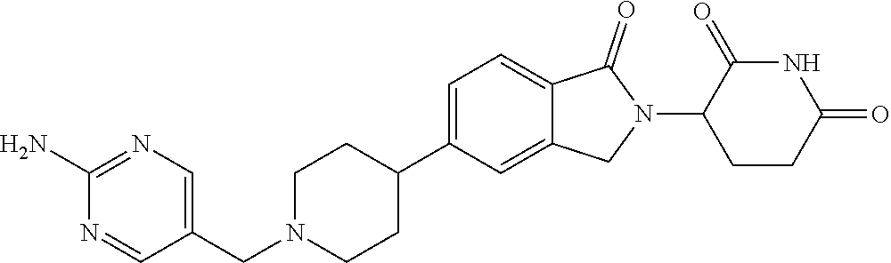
C1N(CC2=CN=C(N)N=C2)CCC(C2=CC=C3C(=C2)CN(C2CCC(=O)NC2=O)C3=O)C1
